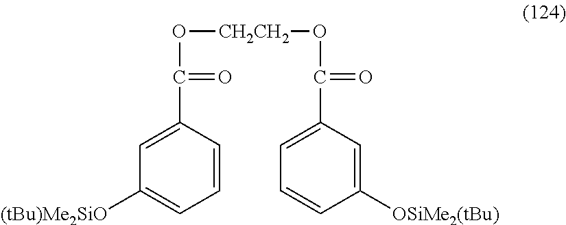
C1=CC(C(O[CH2CH2]OC(C2=CC=CC([OSiMe2(tBu)])=C2)=O)=O)=CC([(tBu)Me2SiO])=C1
